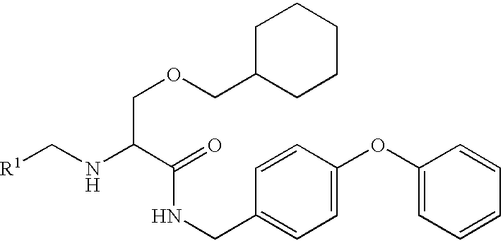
[R1]CNC(C(=O)NCC1=CC=C(OC2=CC=CC=C2)C=C1)COCC1CCCCC1
